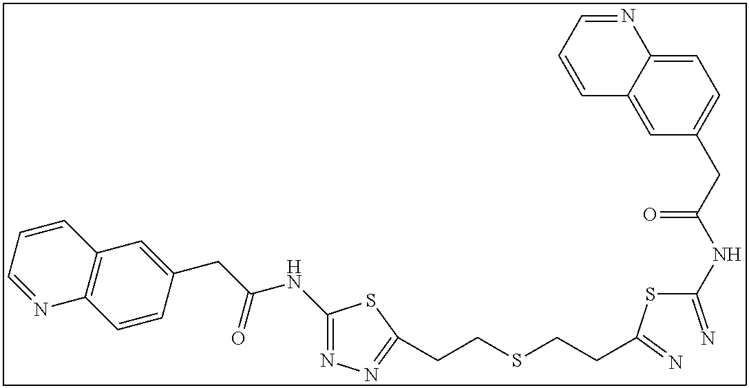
C1(NC(CC2=CC3=C(C=C2)N=CC=C3)=O)=NN=C(CCSCCC(SC(=N)NC(CC2=CC=C3C(=C2)C=CC=N3)=O)=N)S1
